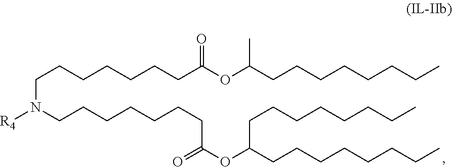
C(CCCCCCC(OC(CCCCCCCC)C)=O)N([R4])CCCCCCCC(=O)OC(CCCCCCCC)CCCCCCCC
